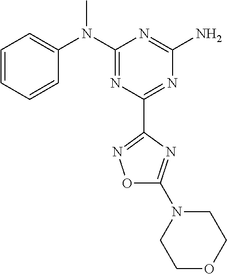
C1=CC=CC(N(C2=NC(C3=NOC(N4CCOCC4)=N3)=NC(N)=N2)C)=C1
